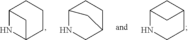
C12NC(CCC1)C2.C12NCC(CC1)C2.C12NCCC(C1)C2
